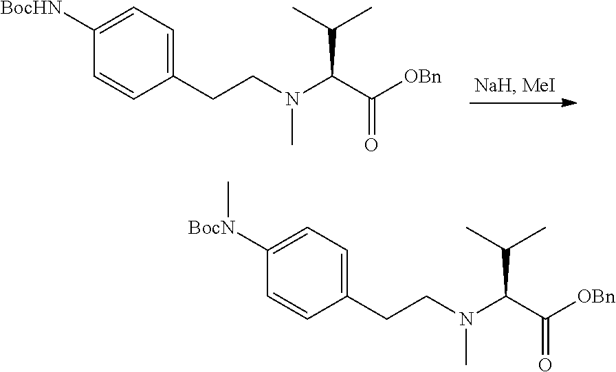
C1(CCN(C(C([OBn])=O)C(C)C)C)=CC=C([BocHN])C=C1.C1(CCN(C(C([OBn])=O)C(C)C)C)=CC=C([BocN]C)C=C1
